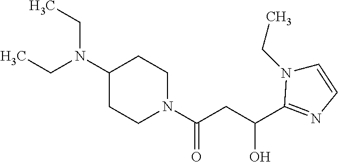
C(N(C1CCN(C(CC(O)C2=NC=CN2CC)=O)CC1)CC)C
